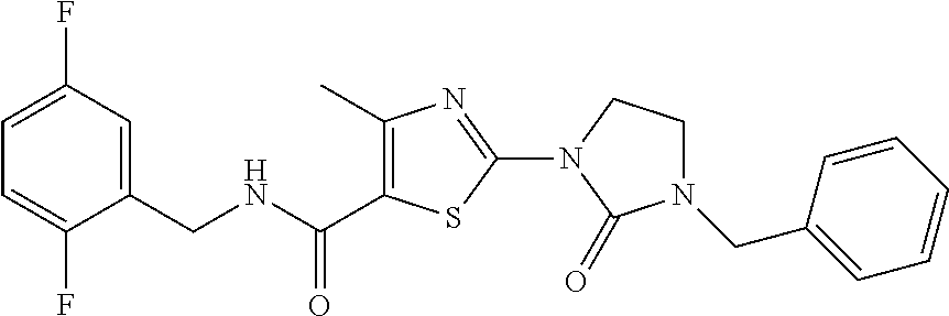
C1(C)=C(C(NCC2=CC(F)=CC=C2F)=O)SC(N2C(=O)N(CC3=CC=CC=C3)CC2)=N1
